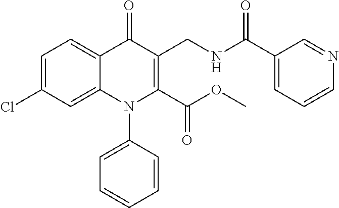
C1=C(Cl)C=C2C(=C1)C(=O)C(CNC(C1=CC=CN=C1)=O)=C(C(OC)=O)N2C1=CC=CC=C1
